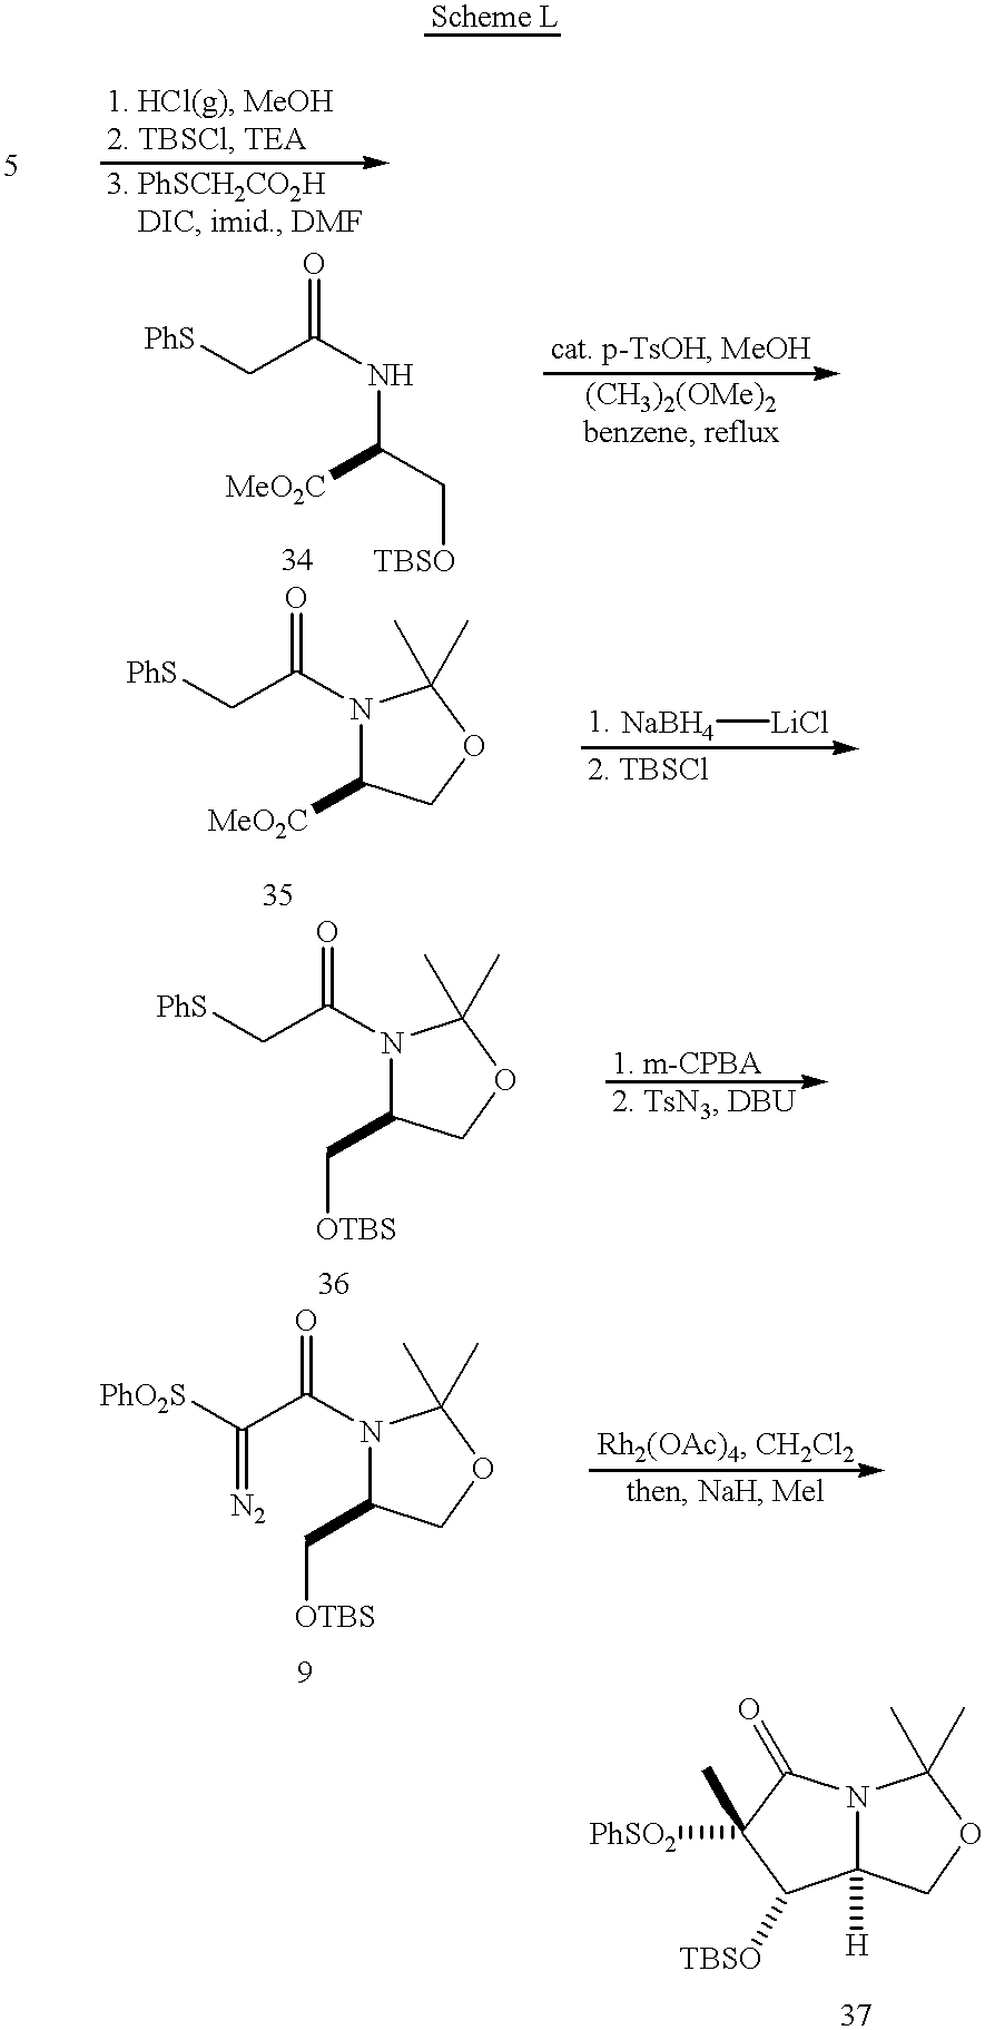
[PhS]CC(NC(C[TBSO])[MeO2C])=O.[PhS]CC(=O)N1C([MeO2C])COC1(C)C.[NaBH4][LiCl].[PhS]CC(=O)N1C(C[OTBS])COC1(C)C.C12([H])N(C(=O)C([PhSO2])(C)C1[TBSO])C(C)(C)OC2.[PhO2S]C(C(=O)N1C(C[OTBS])COC1(C)C)=[N2]
